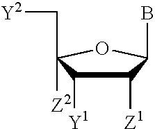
C1([Z1])C([Y1])C(C[Y2])([Z2])OC1B
